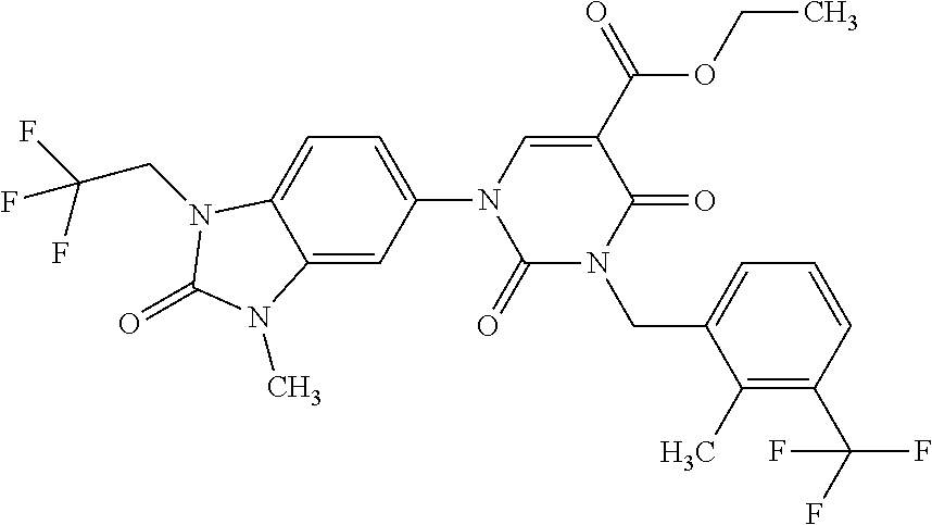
C1(=O)N(CC2=CC=CC(C(F)(F)F)=C2C)C(=O)C(C(OCC)=O)=CN1C1=CC=C2C(=C1)N(C)C(=O)N2CC(F)(F)F
